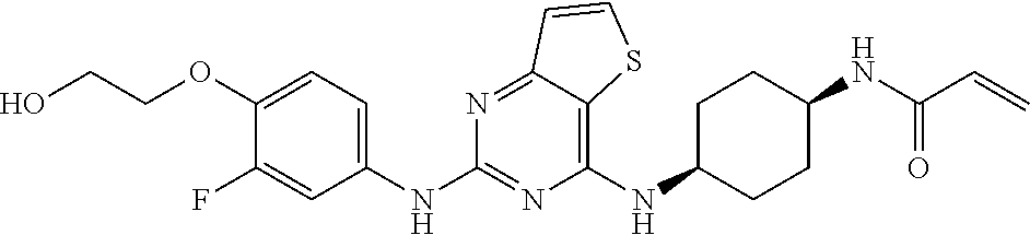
C1(NC2CCC(NC(C=C)=O)CC2)=C2C(=NC(NC3=CC=C(OCCO)C(F)=C3)=N1)C=CS2
